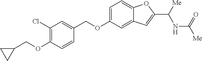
C(OC1=C(Cl)C=C(COC2=CC=C3C(=C2)C=C(C([Me])NC(=O)[Me])O3)C=C1)C1CC1
